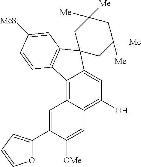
C12=C3C(=C(O)C=C1C1(C4=C2C=CC([MeS])=C4)CC([Me])([Me])CC([Me])([Me])C1)C=C([OMe])C(C1=CC=CO1)=C3
